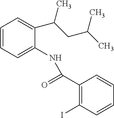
C1=CC=C(NC(=O)C2=C(I)C=CC=C2)C(C(CC(C)C)C)=C1
